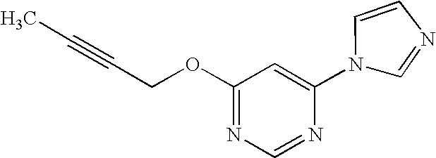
C1(OCC#CC)=NC=NC(N2C=NC=C2)=C1
